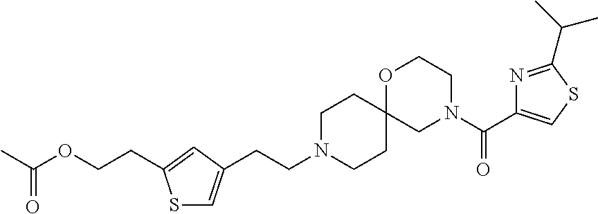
CC(OCCC1=CC(CCN2CCC3(CC2)CN(C(=O)C2=CSC(C(C)C)=N2)CCO3)=CS1)=O
